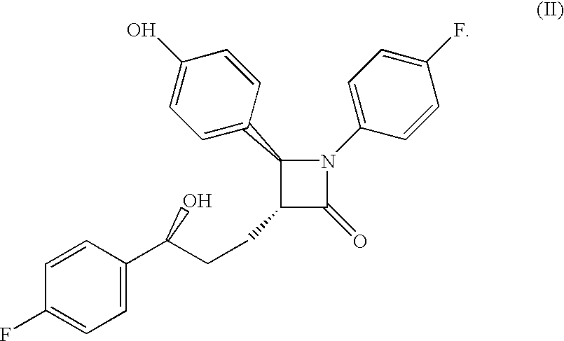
C1=CC(F)=CC=C1C(CCC1C(=O)N(C2=CC=C(F)C=C2)C1C1=CC=C(O)C=C1)O
